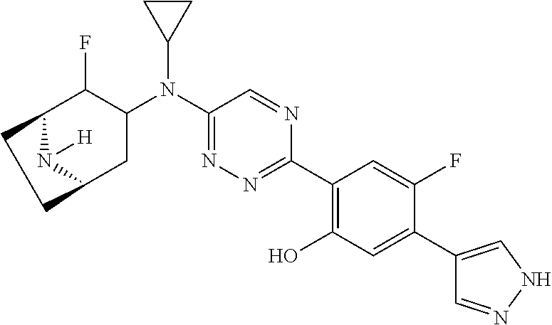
C1(N(C2C(F)C3CCC(C2)N3[H])C2CC2)=NN=C(C2=C(O)C=C(C3=CNN=C3)C(F)=C2)N=C1
